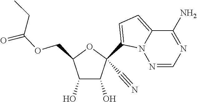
C(OCC1C(O)C(O)C(C#N)(C2=CC=C3N2N=CN=C3N)O1)(CC)=O
